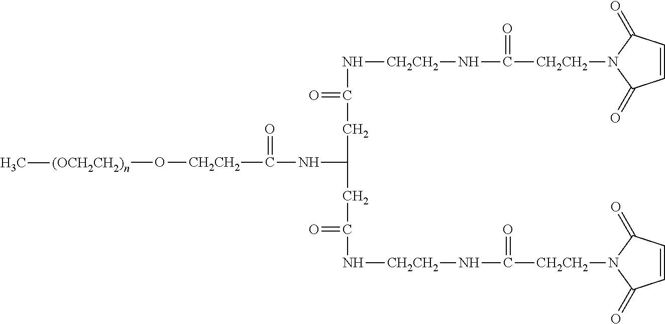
C1=CC(=O)N([CH2CH2]C(N[CH2CH2]NC(=O)CC(NC(=O)[CH2CH2]O[(OCH2CH2)n]C)CC(=O)N[CH2CH2]NC([CH2CH2]N2C(=O)C=CC2=O)=O)=O)C1=O
